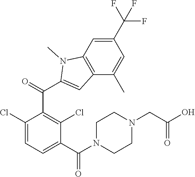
C1(Cl)=CC=C(C(=O)N2CCN(CC(O)=O)CC2)C(Cl)=C1C(=O)C1=CC2=C(C=C(C(F)(F)F)C=C2C)N1C
